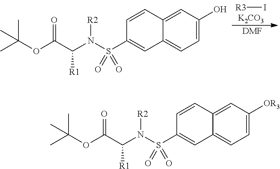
[DMF].C1=CC2=CC(O)=CC=C2C=C1S(N([R2])C([R1])C(=O)OC(C)(C)C)(=O)=O.[R3]I.C1=CC2=CC([OR3])=CC=C2C=C1S(N([R2])C([R1])C(=O)OC(C)(C)C)(=O)=O
